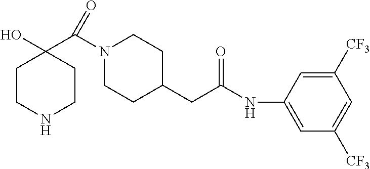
C1CNCCC1(O)C(N1CCC(CC(NC2=CC([CF3])=CC([CF3])=C2)=O)CC1)=O
